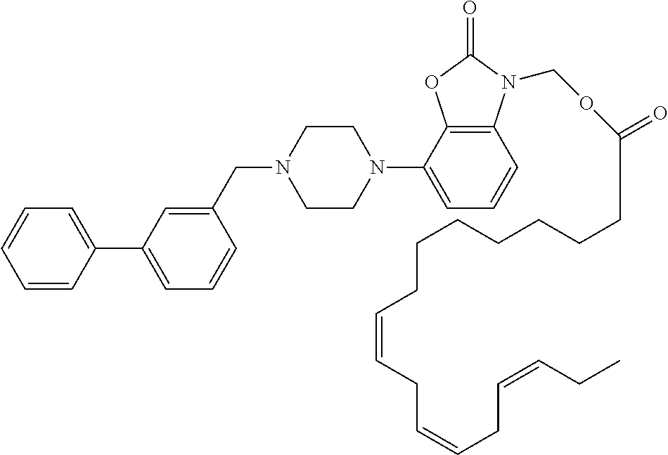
C1=CC(C2=CC=CC(CN3CCN(C4=CC=CC5=C4OC(=O)N5COC(CCCCCCCC=CCC=CCC=CCC)=O)CC3)=C2)=CC=C1
